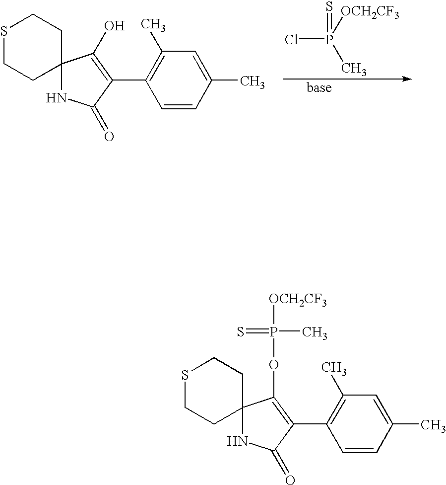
S1CCC2(CC1)NC(=O)C(C1=C(C)C=C(C)C=C1)=C2OP(=S)(C)[OCH2CF3].S1CCC2(CC1)NC(=O)C(C1=C(C)C=C(C)C=C1)=C2O.ClP(=S)([OCH2CF3])C
